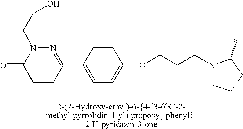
C1=CC(C2=NN(CCO)C(=O)C=C2)=CC=C1OCCCN1CCCC1C
